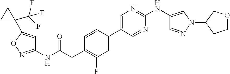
C1=CC(C2=CN=C(NC3=CN(C4COCC4)N=C3)N=C2)=CC(F)=C1CC(NC1=NOC(C2(C(F)(F)F)CC2)=C1)=O
